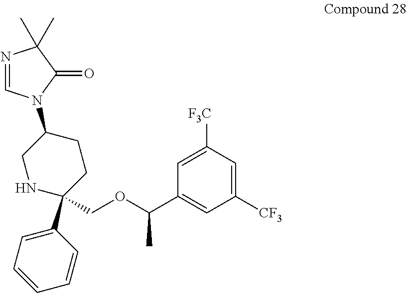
C1([F3C])=CC(C(OCC2(C3=CC=CC=C3)CCC(N3C=NC(C)(C)C3=O)CN2)C)=CC([CF3])=C1
